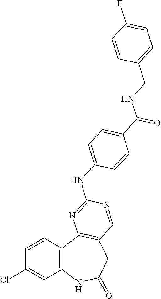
C1=CC2=C(C=C1Cl)NC(=O)CC1=C2N=C(NC2=CC=C(C(NCC3=CC=C(F)C=C3)=O)C=C2)N=C1
